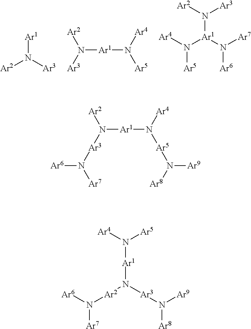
[Ar1]N([Ar3])[Ar2].N([Ar1]N([Ar5])[Ar4])([Ar3])[Ar2].N([Ar1](N([Ar7])[Ar6])N([Ar4])[Ar5])([Ar2])[Ar3].N([Ar1]N([Ar5]N([Ar8])[Ar9])[Ar4])([Ar3]N([Ar6])[Ar7])[Ar2].[Ar6]N([Ar2]N([Ar3]N([Ar8])[Ar9])[Ar1]N([Ar5])[Ar4])[Ar7]
